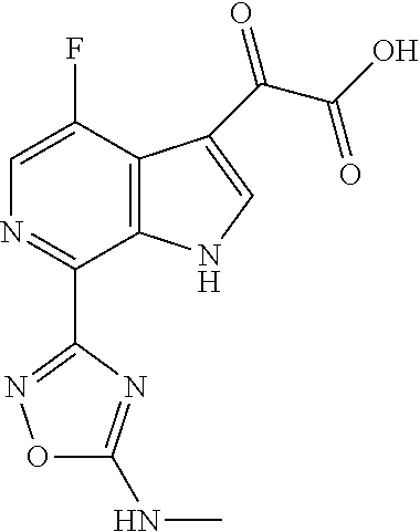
C12=C(C(F)=CN=C1C1=NOC(NC)=N1)C(C(C(O)=O)=O)=CN2
